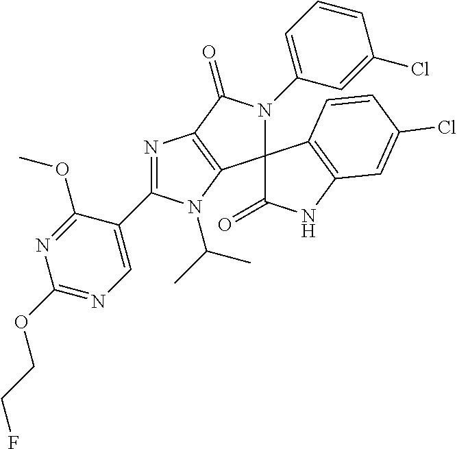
C1(OCCF)=NC=C(C2=NC3=C(C4(N(C5=CC=CC(Cl)=C5)C3=O)C(=O)NC3=C4C=CC(Cl)=C3)N2C(C)C)C(OC)=N1
